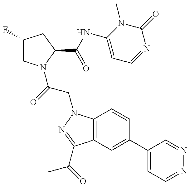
C1(F)CN(C(=O)CN2C3=C(C(C(C)=O)=N2)C=C(C2=CC=NN=C2)C=C3)C(C(NC2=CC=NC(=O)N2C)=O)C1
